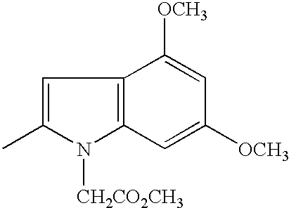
C1=C(C)N([CH2CO2CH3])C2=C1C([OCH3])=CC([OCH3])=C2
